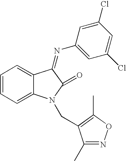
C1=CC=C2C(=C1)C(=NC1=CC(Cl)=CC(Cl)=C1)C(=O)N2CC1=C(C)ON=C1C
